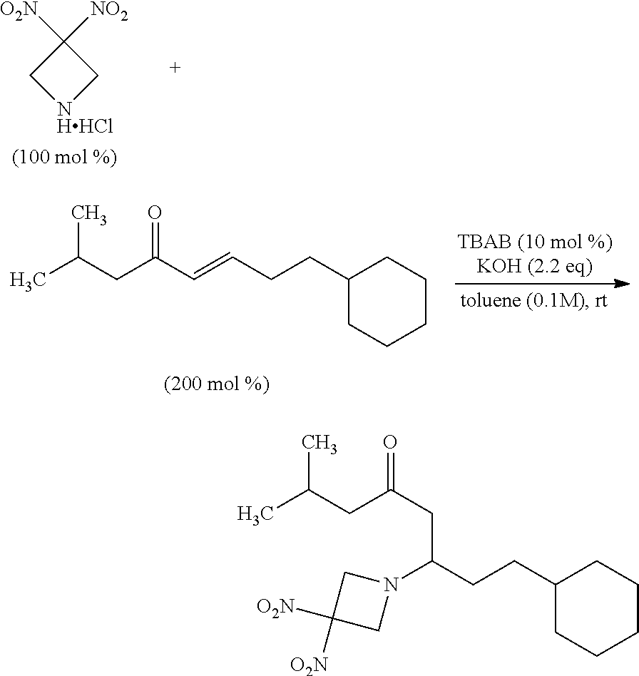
C1([O2N])([NO2])C[NHHCl]C1.C(C(C=CCCC1CCCCC1)=O)C(C)C.N1(C(CCC2CCCCC2)CC(=O)CC(C)C)CC([O2N])([O2N])C1
